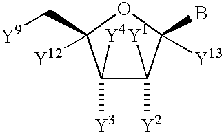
C1([Y4])([Y3])C([Y1])([Y2])C(B)([Y13])OC1(C[Y9])[Y12]
